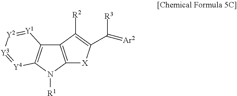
C12=C(N([R1])C3=C1[Y1]=[Y2][Y3]=[Y4]3)[X]C(C(=[Ar2])[R3])=C2[R2]
